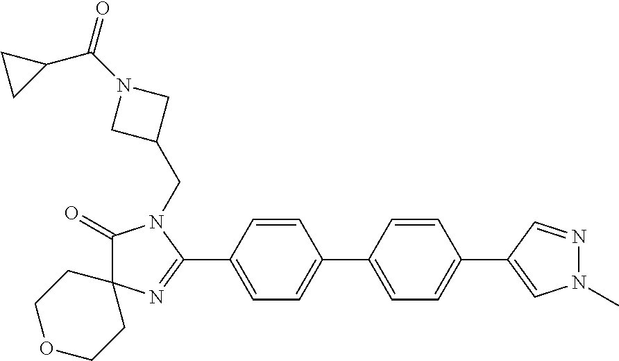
C1(=O)C2(N=C(C3=CC=C(C4=CC=C(C5=CN(C)N=C5)C=C4)C=C3)N1CC1CN(C(=O)C3CC3)C1)CCOCC2
